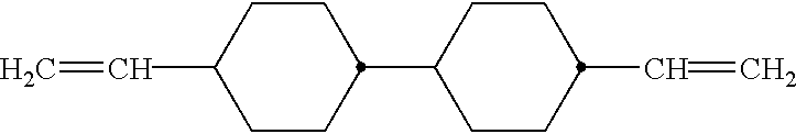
C(C1CCC(C2CCC(C=C)CC2)CC1)=C
